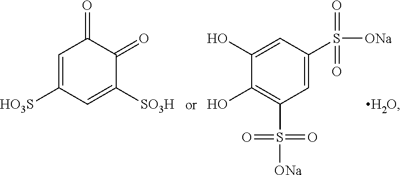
C1=C([HO3S])C=C([SO3H])C(=O)C1=O.C1(O)=CC(S(=O)(=O)[ONa])=CC(S([ONa])(=O)=O)=C1O
